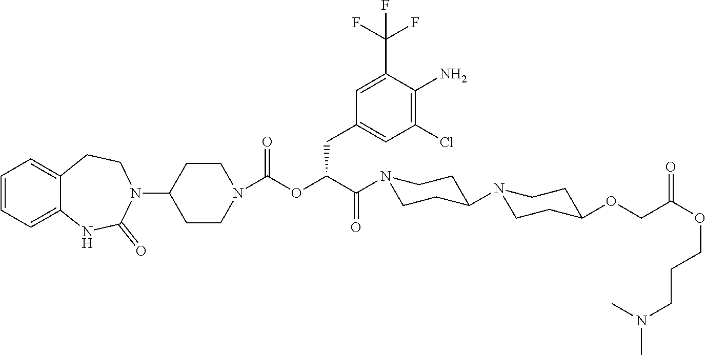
C1=CC=C2C(=C1)CCN(C1CCN(C(OC(C(N3CCC(N4CCC(OCC(OCCCN(C)C)=O)CC4)CC3)=O)CC3=CC(Cl)=C(N)C(C(F)(F)F)=C3)=O)CC1)C(=O)N2
